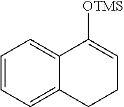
C1=CC=C2C(=C1)C([OTMS])=CCC2
